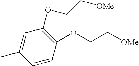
C1=C(C)C=CC(OCC[OMe])=C1OCC[OMe]
